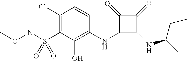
S(C1=C(Cl)C=CC(NC2=C(NC(CC)C)C(=O)C2=O)=C1O)(N(OC)C)(=O)=O
